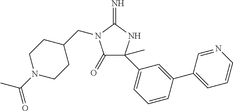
C1(=O)C(C)(C2=CC=CC(C3=CC=CN=C3)=C2)NC(=N)N1CC1CCN(C(C)=O)CC1
